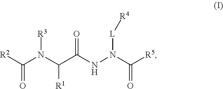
[R2]C(N(C(C(NN(C([R5])=O)[L][R4])=O)[R1])[R3])=O
